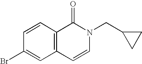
BrC1=CC2=C(C=C1)C(=O)N(CC1CC1)C=C2
